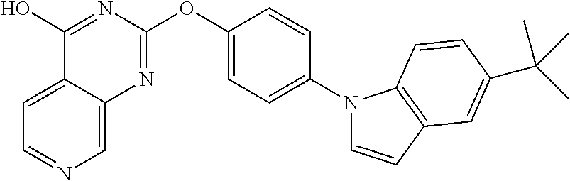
C1=C2C(=CN=C1)N=C(OC1=CC=C(N3C=CC4=C3C=CC(C(C)(C)C)=C4)C=C1)N=C2O
